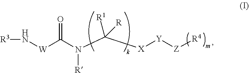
[R3]N[W]C(N(C([X][Y][Z][R4])([R1])[R])[R])=O
